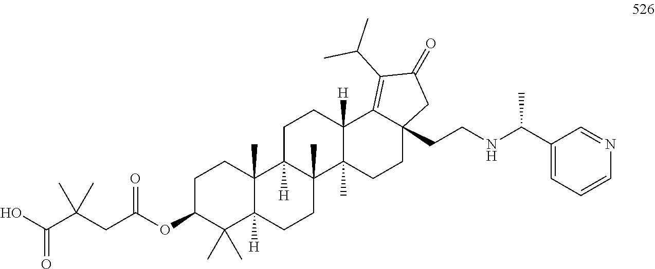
C1C(OC(CC(C(O)=O)(C)C)=O)C(C)(C)C2([H])C(C)(C1)C1([H])C(C)(CC2)C2(C)C([H])(CC1)C1=C(C(C)C)C(=O)CC1(CCNC(C1=CC=CN=C1)C)CC2
